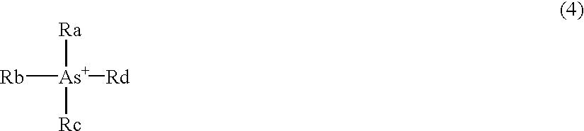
[As]([Ra])([Rb])([Rd])[Rc]
